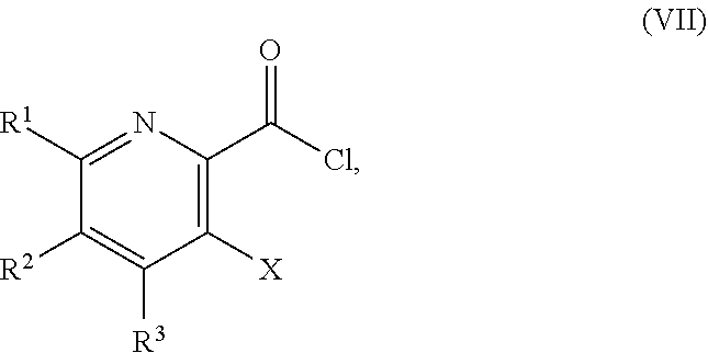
C1([R2])=C([R3])C([X])=C(C(Cl)=O)N=C1[R1]
